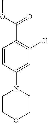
C1COCCN1C1=CC(Cl)=C(C(=O)OC)C=C1
